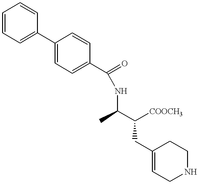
C1=CC=C(C2=CC=C(C(=O)NC(C([COOCH3])CC3=CCNCC3)C)C=C2)C=C1
